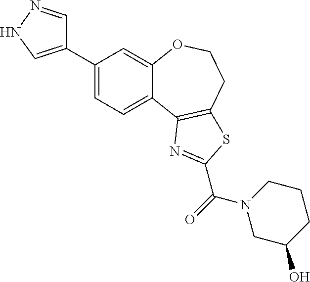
C1(C2=CNN=C2)=CC=C2C(=C1)OCCC1=C2N=C(C(N2CC(O)CCC2)=O)S1
